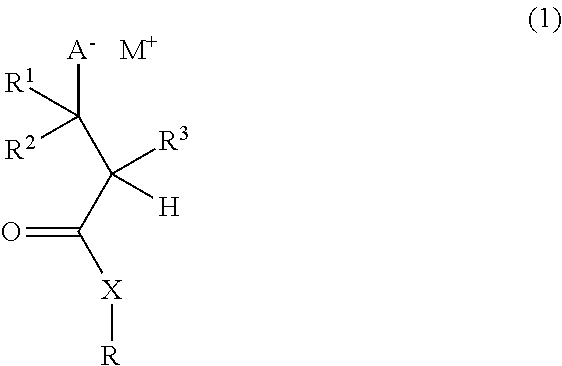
[A-]C([R2])([R1])C(C([X][R])=O)([R3])[H].[M+]
